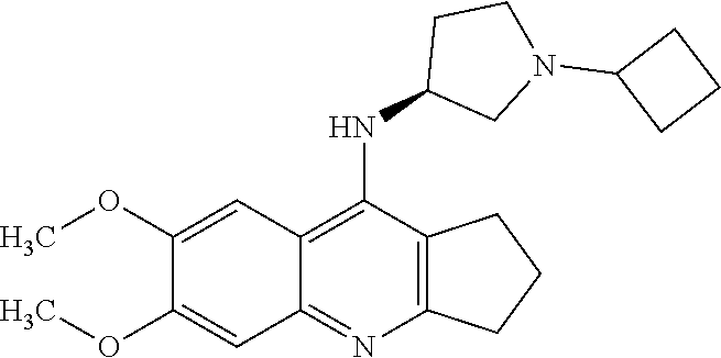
C12=C(N=C3C(=C1NC1CN(C4CCC4)CC1)C=C(OC)C(OC)=C3)CCC2
